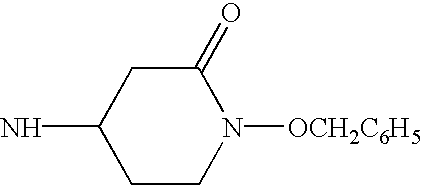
C1CN([OCH2C6H5])C(=O)CC1N
